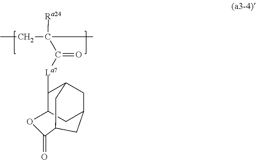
CCC(C)([Ra24])C([La7]C1C2CC3CC1CC(C3)C(=O)O2)=O
